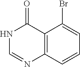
C12=C(N=CNC1=O)C=CC=C2Br
